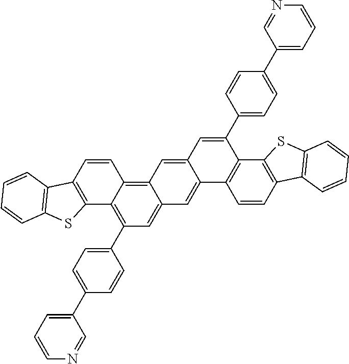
C1(C2=C3C(=C4C(=C2)C=C2C(=C4)C=C(C4=CC=C(C5=CC=CN=C5)C=C4)C4=C2C=CC2=C4SC4=C2C=CC=C4)C=CC2=C3SC3=C2C=CC=C3)=CC=C(C2=CC=CN=C2)C=C1
